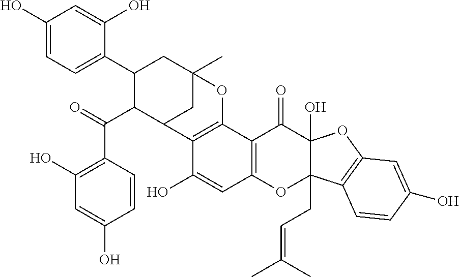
C1(O)=CC=C(C2C(C(=O)C3=C(O)C=C(O)C=C3)C3CC(C)(C2)OC2=C3C(O)=CC3=C2C(=O)C2(O)C(CC=C(C)C)(O3)C3=C(O2)C=C(O)C=C3)C(O)=C1
